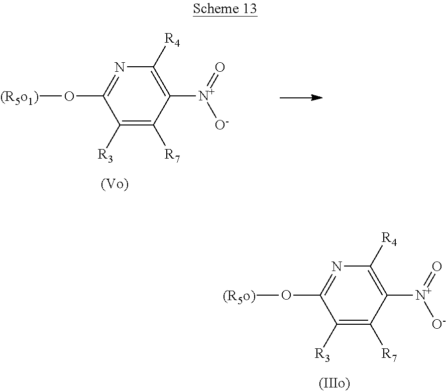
C1([R3])=C([R7])C([N+](=O)[O-])=C([R4])N=C1O[(R5o1)].C1([R3])=C([R7])C([N+](=O)[O-])=C([R4])N=C1O[(R5o)]
